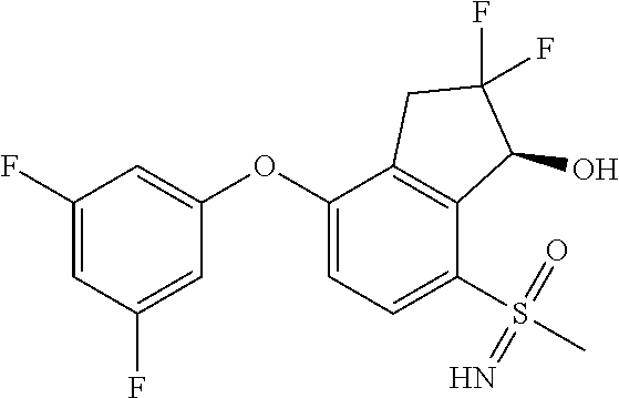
C1(F)=CC(F)=CC(OC2=CC=C(S(=O)(=N)C)C3=C2CC(F)(F)C3O)=C1
